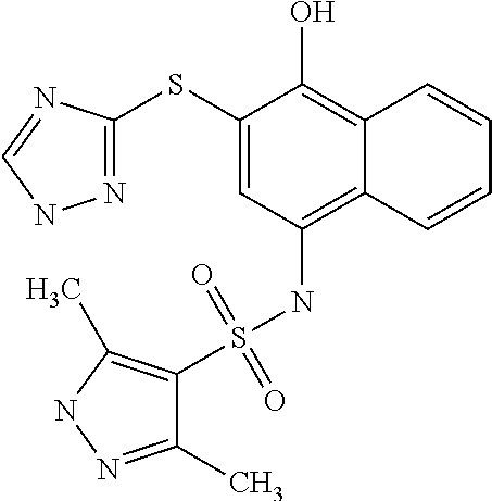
N1=C(SC2=CC(NS(=O)(=O)C3=C(C)NN=C3C)=C3C(=C2O)C=CC=C3)N=CN1
